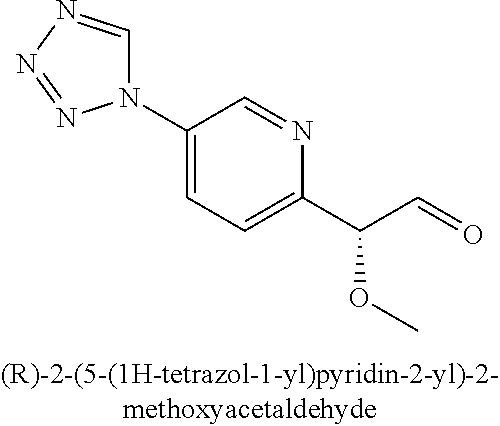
C1=C(N2C=NN=N2)C=NC(C(OC)C=O)=C1
